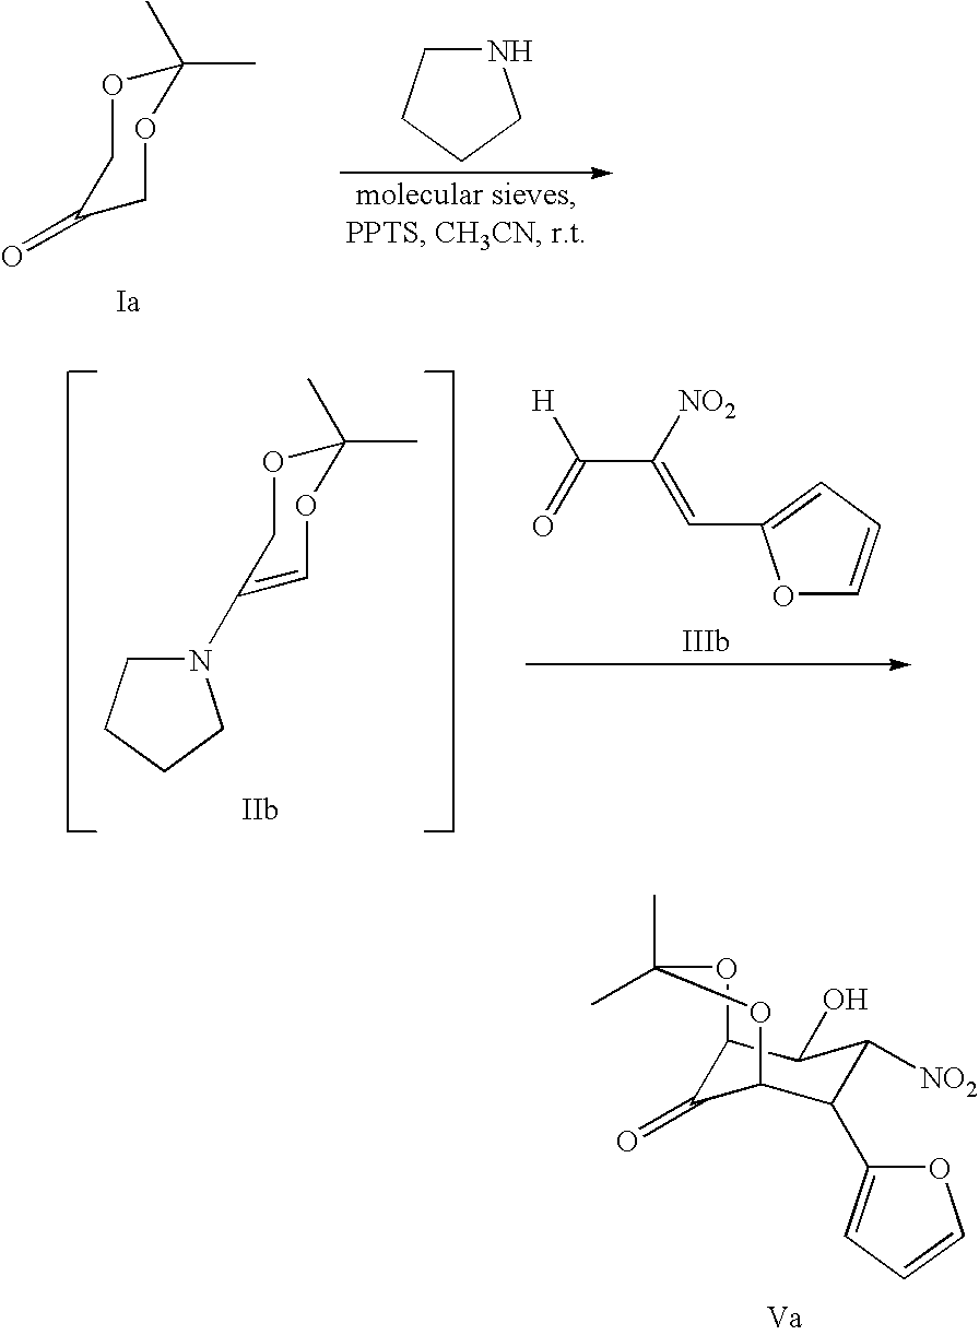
C1(C)(C)OCC(=O)CO1.N1CCCC1.C1(C)(C)OCC(N2CCCC2)=CO1.O1C=CC=C1C=C(C(=O)[H])[NO2].C12C(=O)C(C(C3=CC=CO3)C([NO2])C1O)OC(C)(C)O2
